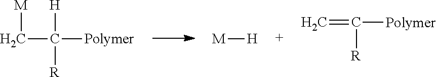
C(C([Polymer])([H])[R])[M].[M][H].C=C([Polymer])[R]
